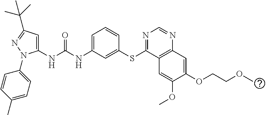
C1(NC(NC2=CC=CC(SC3=NC=NC4=C3C=C(OC)C(OCCOC)=C4)=C2)=O)=CC(C(C)(C)C)=NN1C1=CC=C(C)C=C1
